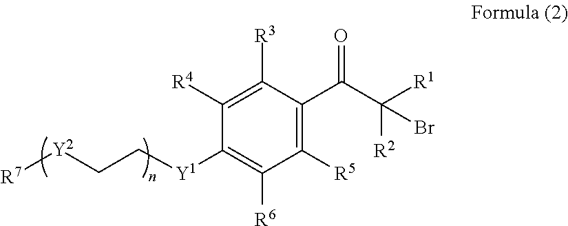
C1([R5])=C(C(C([R2])([R1])Br)=O)C([R3])=C([R4])C([Y1]CC[Y2][R7])=C1[R6]
